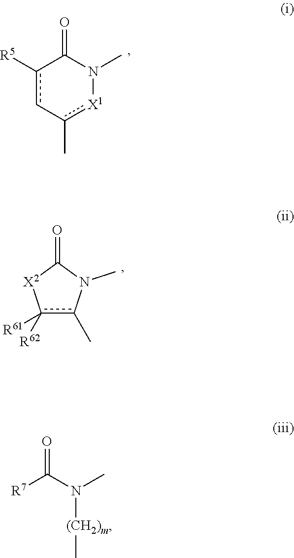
c1([R5])c-c(C)[X1]N(C)C1=O.c1([R62])([R61])c(C)N(C)C(=O)[X2]1.O=C(N(C)[(CH2)m]C)[R7]
